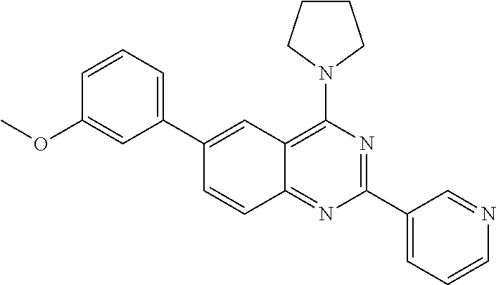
C1(C2=CC=CC(OC)=C2)=CC2=C(N3CCCC3)N=C(C3=CC=CN=C3)N=C2C=C1
